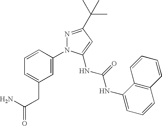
N1=C(C(C)(C)C)C=C(NC(NC2=CC=CC3=C2C=CC=C3)=O)N1C1=CC(CC(=O)N)=CC=C1
